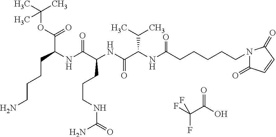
O(C(C)(C)C)C(C(NC(C(NC(C(NC(CCCCCN1C(=O)C=CC1=O)=O)C(C)C)=O)CCCNC(=O)N)=O)CCCCN)=O.O=C(C(F)(F)F)O
